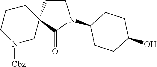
C1N([Cbz])CC2(CC1)CCN(C1CCC(O)CC1)C2=O
